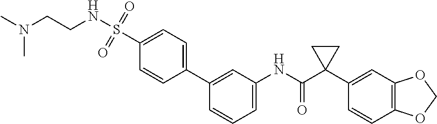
C1=C(NC(C2(C3=CC4=C(C=C3)OCO4)CC2)=O)C=C(C2=CC=C(S(NCCN(C)C)(=O)=O)C=C2)C=C1
